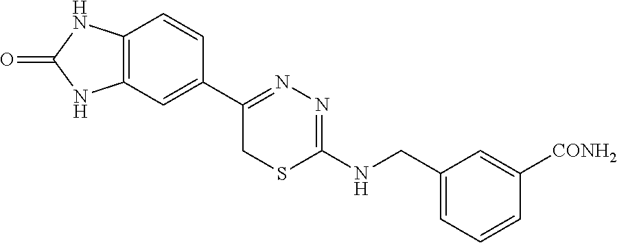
C12=C(C=C(C3=NN=C(NCC4=CC=CC([CONH2])=C4)SC3)C=C1)NC(=O)N2
